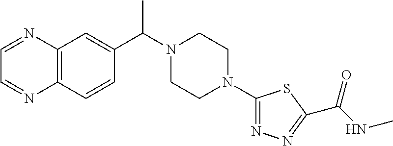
C12=C(C=CC(C(N3CCN(C4=NN=C(C(NC)=O)S4)CC3)C)=C1)N=CC=N2
